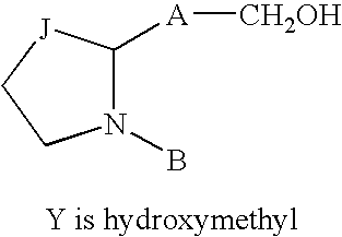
C1([A][CH2OH])N(B)CC[J]1
